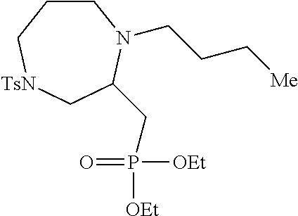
C1CC[TsN]CC(CP([OEt])(=O)[OEt])N1CCC[Me]
